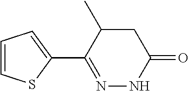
C1=CSC(C2=NNC(=O)CC2C)=C1
